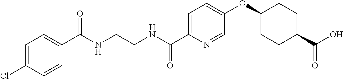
C(NCCNC(C1=CC=C(OC2CCC(C(O)=O)CC2)C=N1)=O)(=O)C1=CC=C(Cl)C=C1
